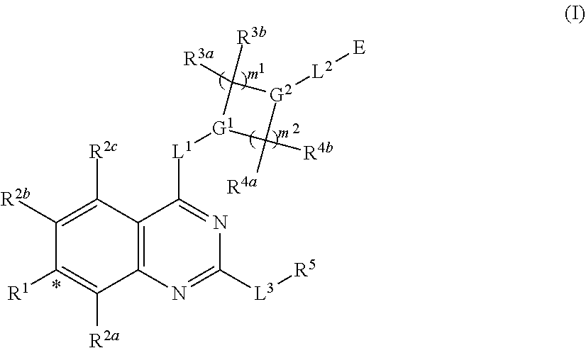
[L3]([R5])C1=NC2=C(C([R2c])=C([R2b])C([R1])=C2[R2a])C([L1][G1]2C([R4b])([R4a])[G2]([L2][E])C2([R3b])[R3a])=N1
